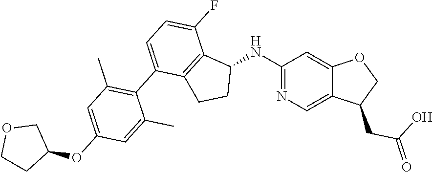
C1(NC2C3=C(CC2)C(C2=C(C)C=C(OC4COCC4)C=C2C)=CC=C3F)=NC=C2C(=C1)OCC2CC(O)=O
